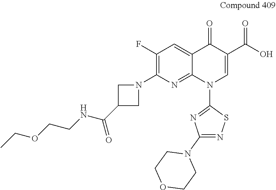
C1(F)=C(N2CC(C(NCCOCC)=O)C2)N=C2C(=C1)C(=O)C(C(=O)O)=CN2C1=NC(N2CCOCC2)=NS1
